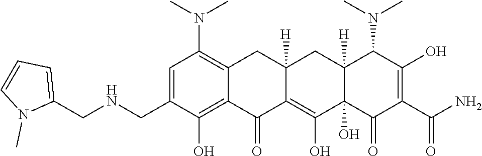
C1=C(CNCC2=CC=CN2C)C(O)=C2C(=C1N(C)C)CC1([H])C(=C(O)C3(O)C([H])(C1)C(N(C)C)C(O)=C(C(N)=O)C3=O)C2=O
